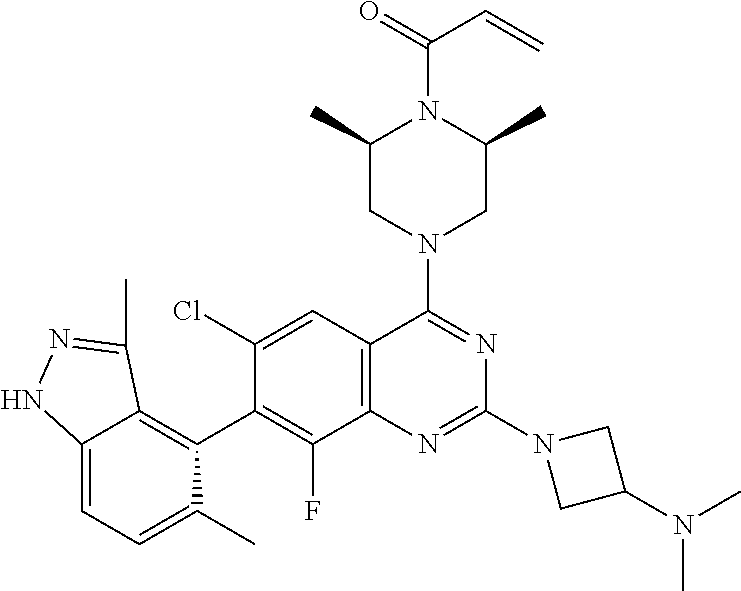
C12=C(C=C(Cl)C(C3=C4C(=CC=C3C)NN=C4C)=C1F)C(N1CC(C)N(C(=O)C=C)C(C)C1)=NC(N1CC(N(C)C)C1)=N2
